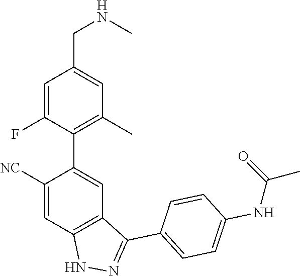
C1([NC])=CC2=C(C=C1C1=C(C)C=C(CNC)C=C1F)C(C1=CC=C(NC(C)=O)C=C1)=NN2
